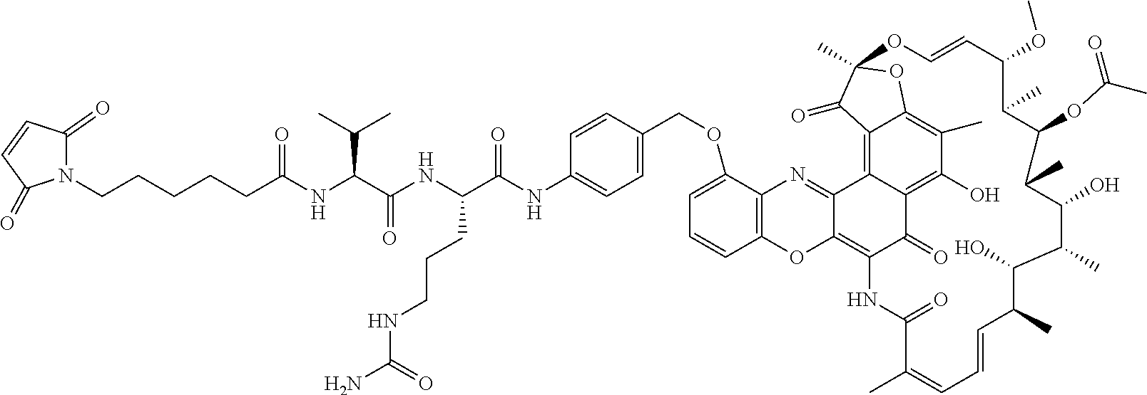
C12=C3C(=O)C4=C(O)C(C)=C5C(=C4C1=NC1=C(O2)C=CC=C1OCC1=CC=C(NC(C(NC(C(NC(CCCCCN2C(=O)C=CC2=O)=O)C(C)C)=O)CCCNC(N)=O)=O)C=C1)C(=O)C(C)(O5)OC=CC(OC)C(C)C(OC(C)=O)C(C)C(O)C(C)C(O)C(C)C=CC=C(C)C(=O)N3
